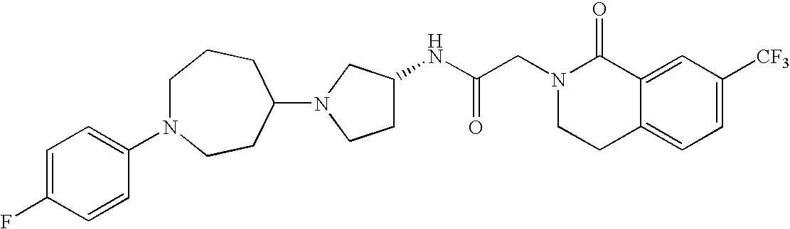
C12=CC([CF3])=CC=C1CCN(CC(NC1CCN(C3CCN(C4=CC=C(F)C=C4)CCC3)C1)=O)C2=O
